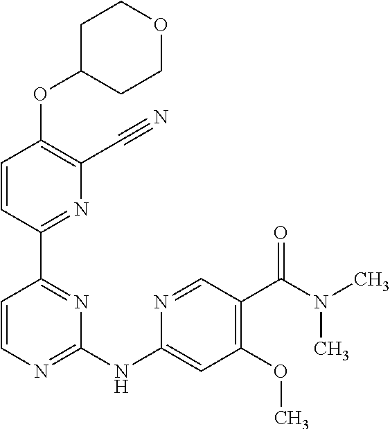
O(C1=C(C#N)N=C(C2=NC(NC3=CC(OC)=C(C(N(C)C)=O)C=N3)=NC=C2)C=C1)C1CCOCC1
